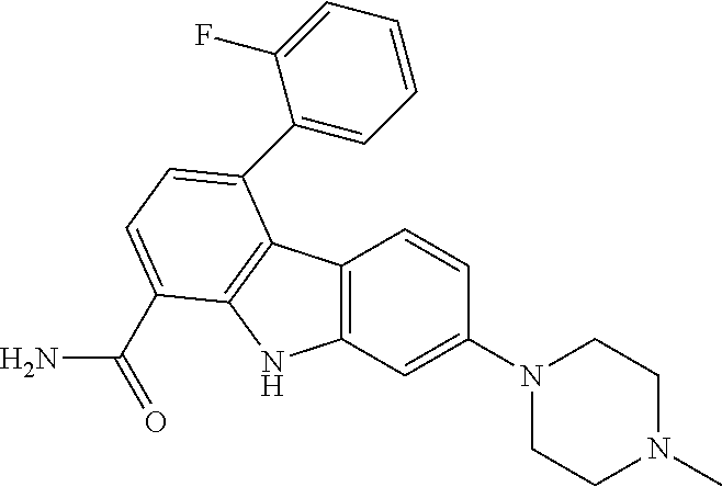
C12=C(C=C(N3CCN(C)CC3)C=C1)NC1=C2C(C2=CC=CC=C2F)=CC=C1C(=O)N
